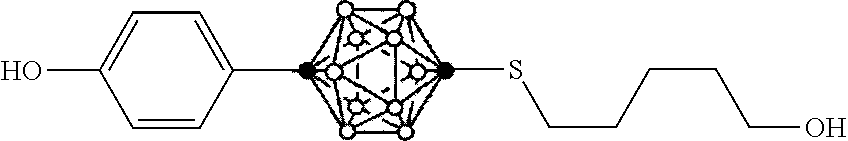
C1=CC(C)=CC=C1O.CSCCCCCO
